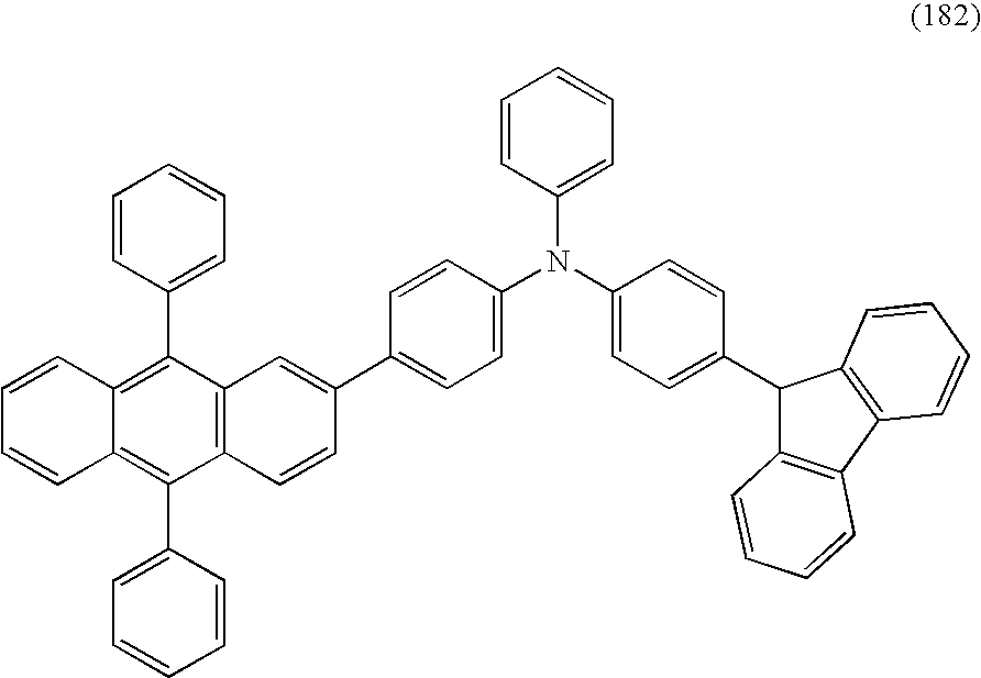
C1(C2=CC=CC=C2)=C2C(=C(C3=CC=CC=C3)C3=C1C=C(C1=CC=C(N(C4=CC=C(C5C6=C(C7=C5C=CC=C7)C=CC=C6)C=C4)C4=CC=CC=C4)C=C1)C=C3)C=CC=C2
